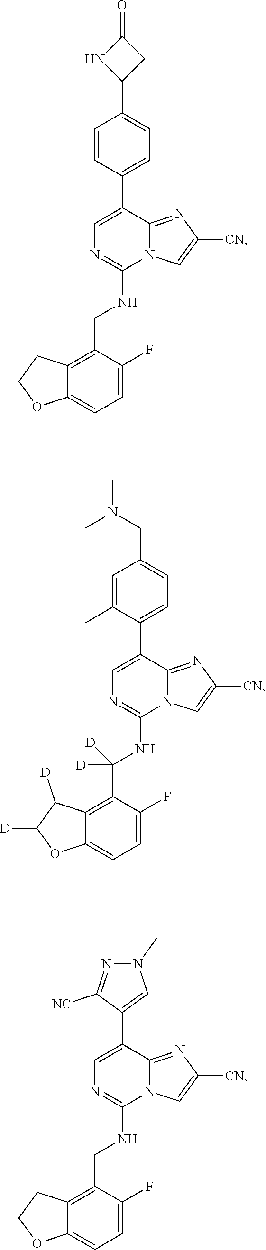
C1=C(F)C(CNC2=NC=C(C3=CC=C(C4CC(=O)N4)C=C3)C3=NC([CN])=CN23)=C2C(=C1)OCC2.C1=C(F)C(C(NC2=NC=C(C3=CC=C(CN(C)C)C=C3C)C3=NC([CN])=CN23)([D])[D])=C2C(=C1)OC([D])C2[D].C1=C(F)C(CNC2=NC=C(C3=CN(C)N=C3[NC])C3=NC([CN])=CN23)=C2C(=C1)OCC2
